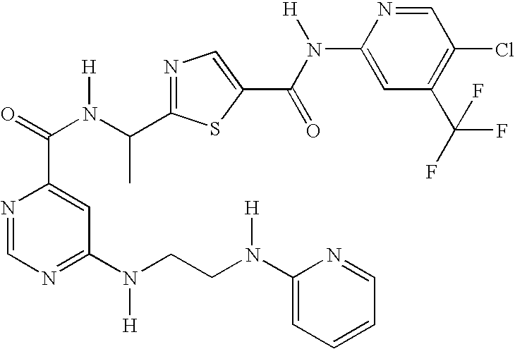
N1=C(C(N(C(=O)C2=CC(N(CCN(C3=CC=CC=N3)[H])[H])=NC=N2)[H])C)SC(C(N([H])C2=CC(C(F)(F)F)=C(Cl)C=N2)=O)=C1
